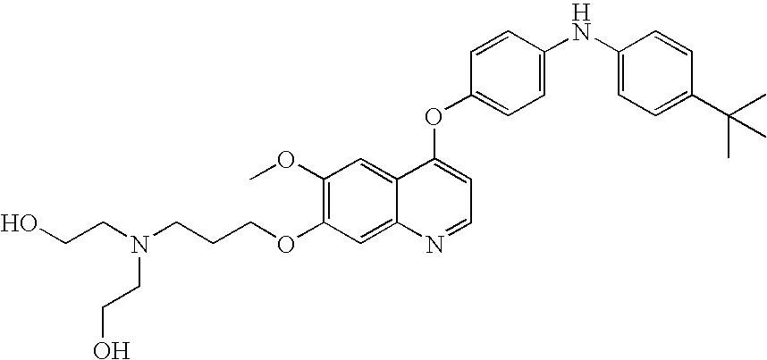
C1=CC(OC2=CC=NC3=CC(OCCCN(CCO)CCO)=C(OC)C=C23)=CC=C1NC1=CC=C(C(C)(C)C)C=C1
